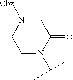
C1N(C(C)C)C(=O)CN([Cbz])C1
